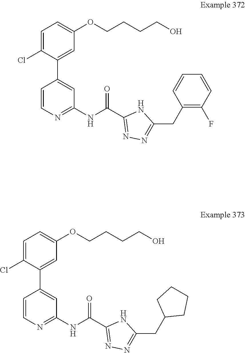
C1=C(Cl)C(C2=CC(NC(C3=NN=C(CC4=C(F)C=CC=C4)N3)=O)=NC=C2)=CC(OCCCCO)=C1.C1=C(Cl)C(C2=CC(NC(C3=NN=C(CC4CCCC4)N3)=O)=NC=C2)=CC(OCCCCO)=C1
